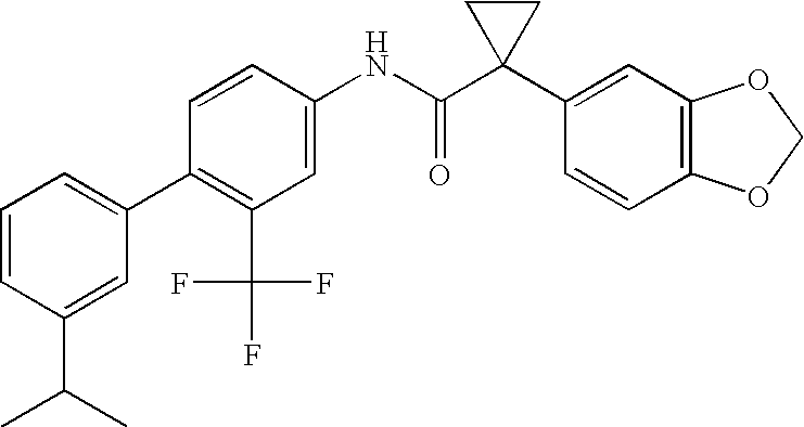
C1(NC(C2(C3=CC4=C(C=C3)OCO4)CC2)=O)=CC(C(F)(F)F)=C(C2=CC=CC(C(C)C)=C2)C=C1
